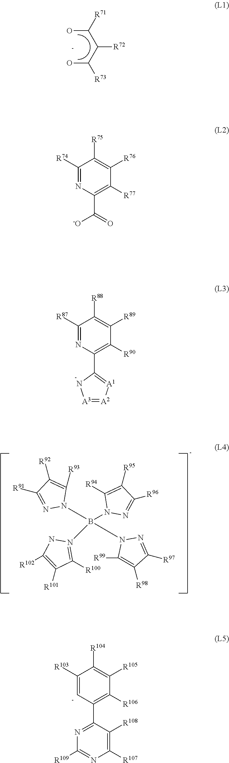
C1([R87])=NC(C2=[A1][A2]=[A3]N2)=C([R90])C([R89])=C1[R88].C1([R103])=[C-]C(C2=NC([R109])=NC([R107])=C2[R108])=C([R106])C([R105])=C1[R104].N1=C([R91])C([R92])=C([R93])N1B(N1N=C([R96])C([R95])=C1[R94])(N1=C([R100])C([R101])=C([R102])N1)N1C([R99])=C([R98])C([R97])=N1.C1([R74])=NC(C(=O)[-O])=C([R77])C([R76])=C1[R75].OC(C(C(O)[R71])[R72])[R73]
